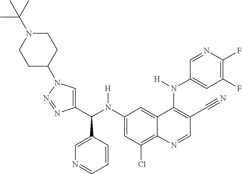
C1(N(C(C2=CN(C3CCN(C(C)(C)C)CC3)N=N2)C2=CN=CC=C2)[H])=CC(Cl)=C2C(=C1)C(N(C1=CC(F)=C(F)N=C1)[H])=C(C#N)C=N2
